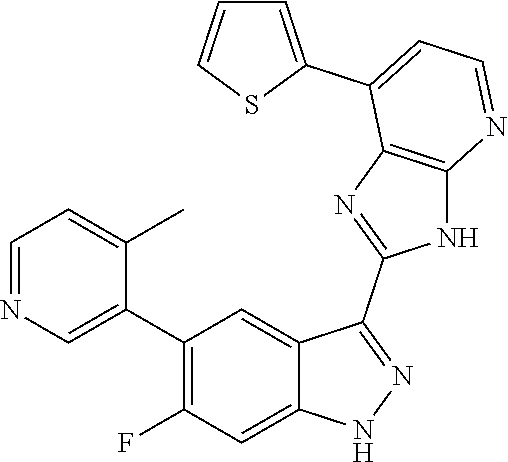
C1=NC=C(C2=C(F)C=C3C(=C2)C(C2=NC4=C(N2)N=CC=C4C2=CC=CS2)=NN3)C(C)=C1
